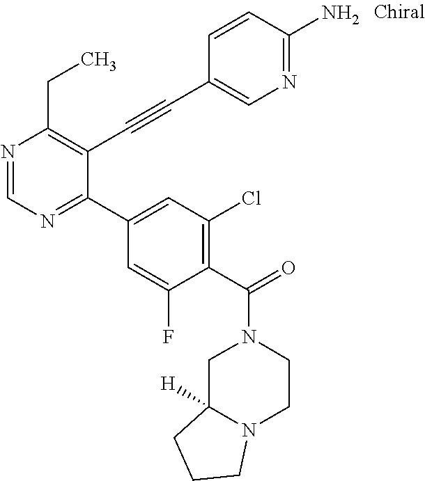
N1=CN=C(C2=CC(Cl)=C(C(=O)N3CC4([H])N(CC3)CCC4)C(F)=C2)C(C#CC2=CN=C(N)C=C2)=C1CC
